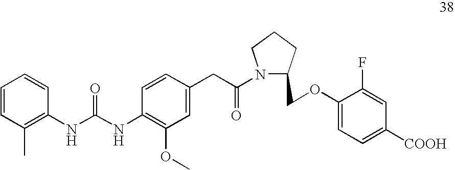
C1=CC(C)=C(NC(NC2=C(OC)C=C(CC(N3C(COC4=CC=C([COOH])C=C4F)CCC3)=O)C=C2)=O)C=C1
